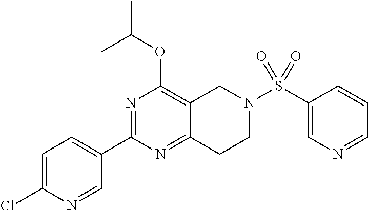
C1=C(Cl)N=CC(C2=NC(OC(C)C)=C3C(=N2)CCN(S(C2=CN=CC=C2)(=O)=O)C3)=C1
